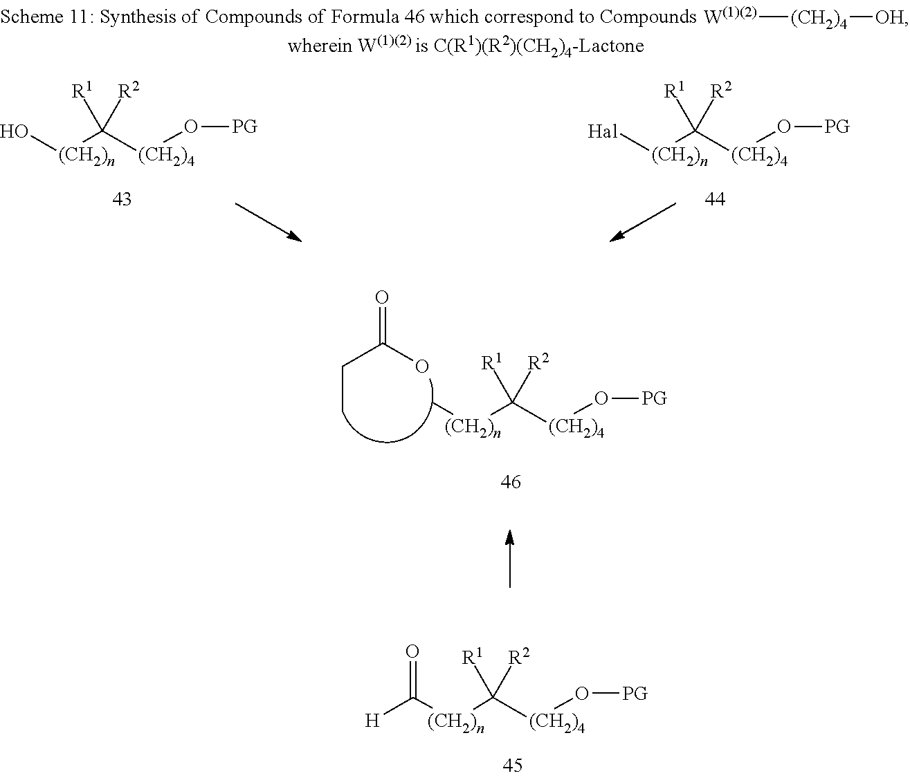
O[(CH2)n]C([(CH2)4]O[PG])([R1])[R2].[W(1)(2)][(CH2)4][OH].[Hal][(CH2)n]C([(CH2)4]O[PG])([R1])[R2].[(CH2)n](C([(CH2)4]O[PG])([R1])[R2])C.CCC(=O)O.C([(CH2)n]C([(CH2)4]O[PG])([R1])[R2])([H])=O
